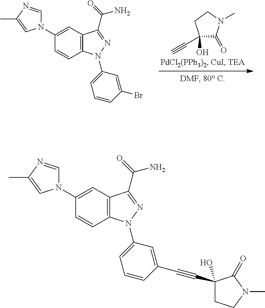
C1(C#C)(O)C(=O)N(C)CC1.C12=C(C=C(N3C=NC(C)=C3)C=C1)C(C(=O)N)=NN2C1=CC=CC(Br)=C1.C12=C(C=C(N3C=NC(C)=C3)C=C1)C(C(=O)N)=NN2C1=CC=CC(C#CC2(O)CCN(C)C2=O)=C1
